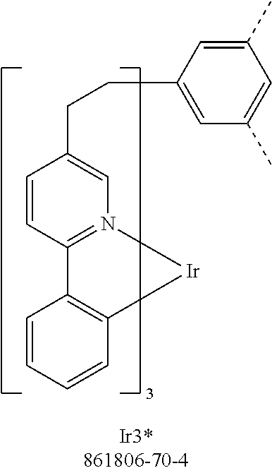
C1=CC2=N(C=C1CCC1=CC(C)=CC(C)=C1)[Ir]C1=C2C=CC=C1
